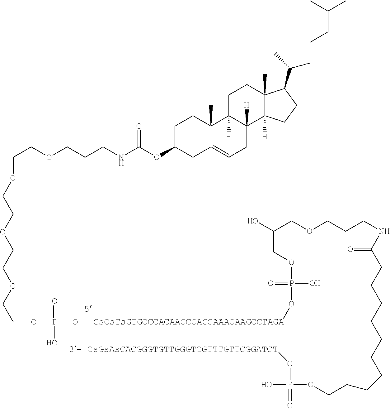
O(CCOCCOCCOP(O[GsCsTsGTGCCCACAACCCAGCAAACAAGCCTAGA]OP(OCC(COCCCNC(CCCCCCCCCCOP(O)(=O)O[3- CsGsAsCACGGGTGTTGGGTCGTTTGTTCGGATCT])=O)O)(=O)O)(=O)O)CCOCCCNC(OC1CC2=CCC3([H])C([H])(C2(C)CC1)CCC1(C)C3([H])CCC1C(C)CCCC(C)C)=O
